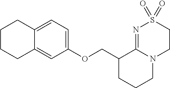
C(C1CCCN2C1=NS(=O)(=O)CC2)OC1=CC=C2C(=C1)CCCC2
